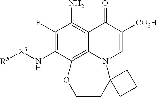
C1(F)=C(N[X3][Rb])C2=C3C(=C1N)C(=O)C([CO2H])=CN3C1(CCO2)CCC1
